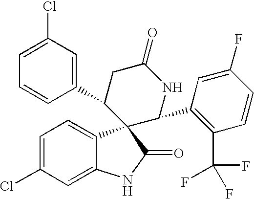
C1=C(Cl)C=C2C(=C1)C1(C(=O)N2)C(C2=CC(Cl)=CC=C2)CC(=O)NC1C1=C(C(F)(F)F)C=CC(F)=C1
